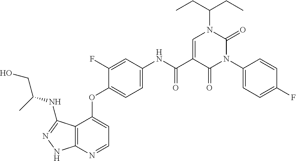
C12=C(N=CC=C1OC1=CC=C(NC(C3=CN(C(CC)CC)C(=O)N(C4=CC=C(F)C=C4)C3=O)=O)C=C1F)NN=C2NC(CO)C
